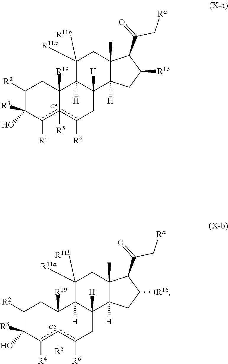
C1([R2])C([R3])(O)c([R4])c2([R5])c([R6])CC3([H])C([H])(C2([R19])C1)C([R11a])([R11b])CC1(C)C3([H])CC([R16])C1C(=O)C[Ra].[C5].C1([R2])C([R3])(O)c([R4])c2([R5])c([R6])CC3([H])C([H])(C2([R19])C1)C([R11a])([R11b])CC1(C)C3([H])CC([R16])C1C(=O)C[Ra].[C5]
